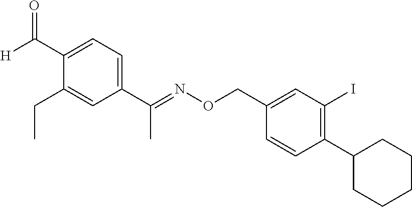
C1(C([H])=O)=CC=C(C(=NOCC2=CC(I)=C(C3CCCCC3)C=C2)C)C=C1CC
